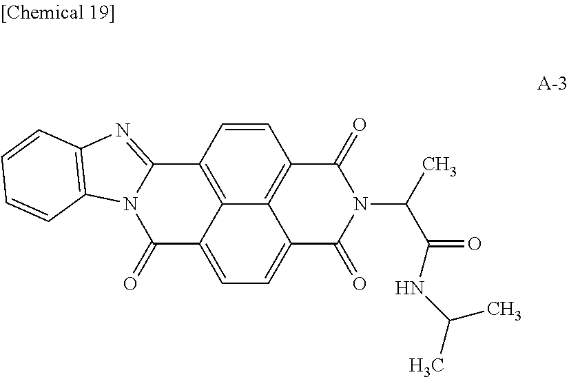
C1=C2C3=C(C=CC4=C3C(=C1)C(=O)N1C4=NC3=C1C=CC=C3)C(=O)N(C(C(=O)NC(C)C)C)C2=O
